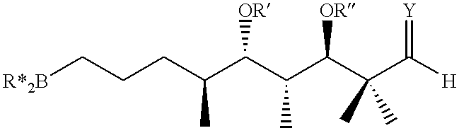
[R*2B]CCCC(C(C(C(C(C([H])=[Y])(C)C)[OR])C)[OR])C
